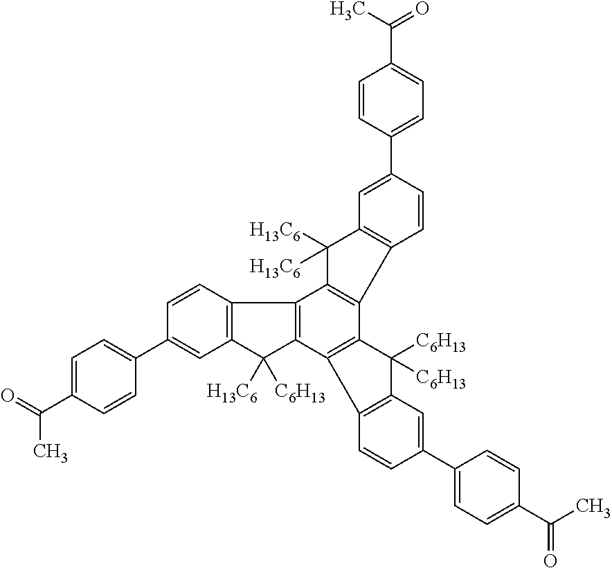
C1(C2=CC=C(C(=O)C)C=C2)=CC2=C(C=C1)C1=C(C2([C6H13])[H13C6])C2=C(C3=C1C([H13C6])([H13C6])C1=C3C=CC(C3=CC=C(C(C)=O)C=C3)=C1)C([C6H13])([C6H13])C1=C2C=CC(C2=CC=C(C(C)=O)C=C2)=C1
